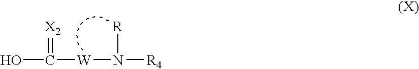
OC([W]N([R])[R4])=[X2]
